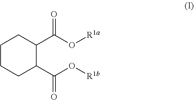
C1CCC(C(O[R1b])=O)C(C(O[R1a])=O)C1
